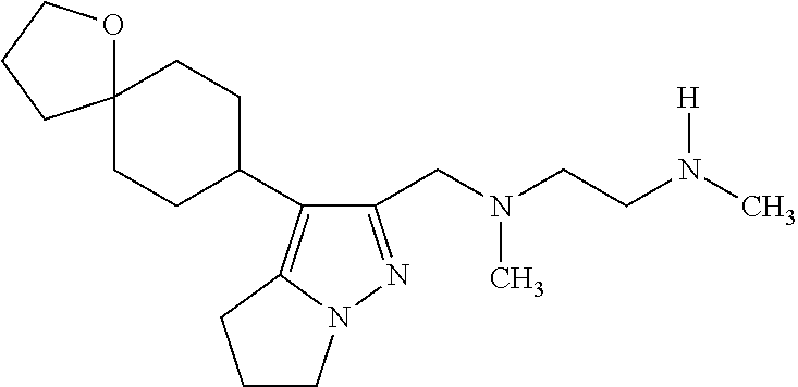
C1(CN(CCN(C)[H])C)=NN2C(=C1C1CCC3(CC1)OCCC3)CCC2
